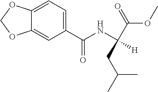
C1(C(NC(C(OC)=O)([H])CC(C)C)=O)=CC=C2C(=C1)OCO2
